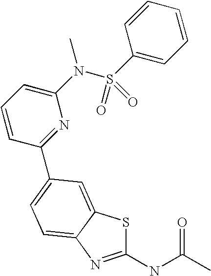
C1(NC(C)=O)=NC2=CC=C(C3=NC(N(S(C4=CC=CC=C4)(=O)=O)C)=CC=C3)C=C2S1
